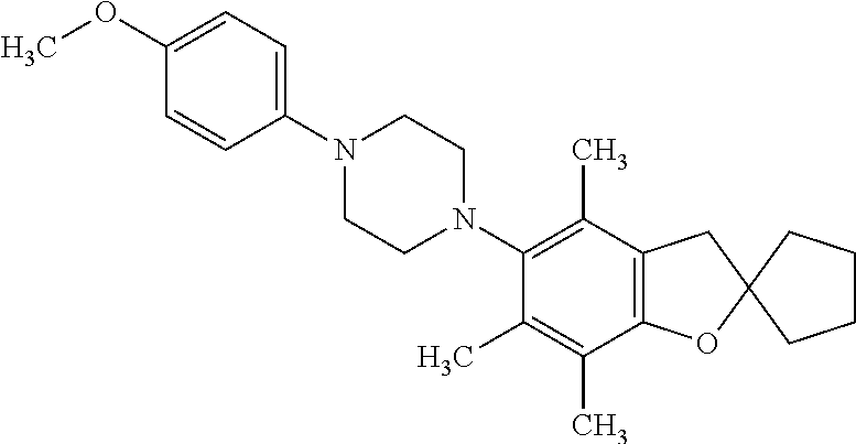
C1(OC)=CC=C(N2CCN(C3=C(C)C4=C(C(C)=C3C)OC3(C4)CCCC3)CC2)C=C1
